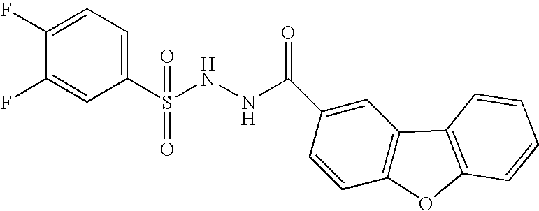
C1(S(NNC(C2=CC3=C(C=C2)OC2=C3C=CC=C2)=O)(=O)=O)=CC=C(F)C(F)=C1
